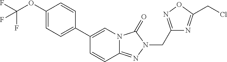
C1(OC(F)(F)F)=CC=C(C2=CN3C(=NN(CC4=NOC(CCl)=N4)C3=O)C=C2)C=C1
